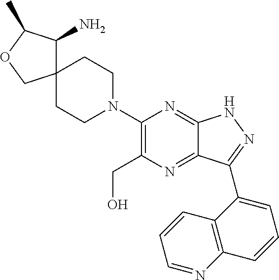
C12(CCN(C3=C(CO)N=C4C(=N3)NN=C4C3=CC=CC4=C3C=CC=N4)CC1)C(N)C(C)OC2
